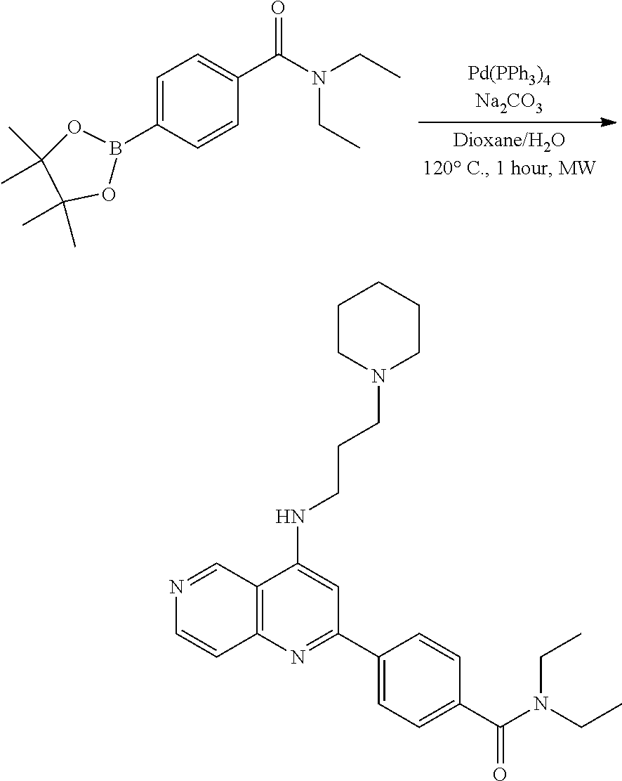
C1=C(B2OC(C)(C)C(C)(C)O2)C=CC(C(N(CC)CC)=O)=C1.C12=C(N=C(C3=CC=C(C(N(CC)CC)=O)C=C3)C=C1NCCCN1CCCCC1)C=CN=C2
